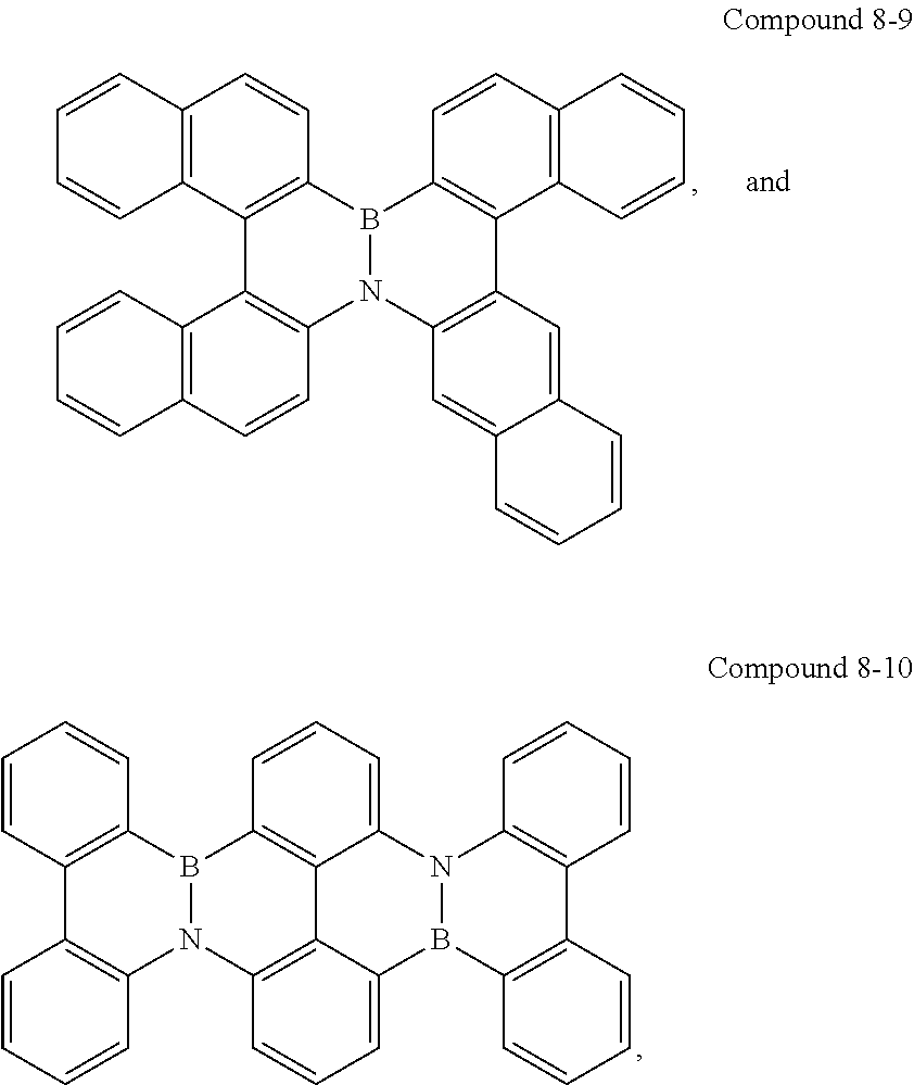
C12=C(B3N(C4=C1C1=C(C=C4)C=CC=C1)C1=C(C4=C3C=CC3=C4C=CC=C3)C=C3C(=C1)C=CC=C3)C=CC1=C2C=CC=C1.C12=C(B3N(C4=C1C=CC=C4)C1=C4C5=C3C=CC=C5N3B(C4=CC=C1)C1=C(C4=C3C=CC=C4)C=CC=C1)C=CC=C2
